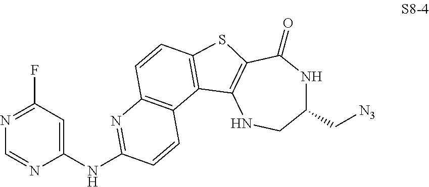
C1(C[N3])NC(=O)C2=C(NC1)C1=C(S2)C=CC2=C1C=CC(NC1=CC(F)=NC=N1)=N2
